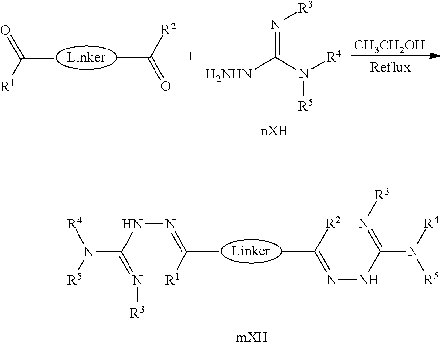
CC([R2])=O.CC(=O)[R1].[H2NHN]C(N([R4])[R5])=N[R3].[CH3CH2OH].CC([R2])=NNC(N([R4])[R5])=N[R3].CC(=NNC(N([R5])[R4])=N[R3])[R1]
